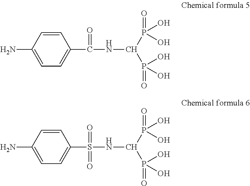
C1=C(N)C=CC(C(=O)NC(P(=O)(O)O)P(=O)(O)O)=C1.C1=C(N)C=CC(S(=O)(NC(P(=O)(O)O)P(=O)(O)O)=O)=C1
